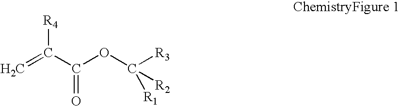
[R4]C(C(OC([R3])([R1])[R2])=O)=C
